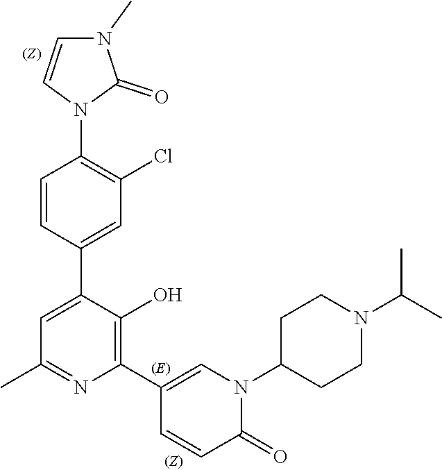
C1=CC(C2=CC(C)=NC(C3=CN(C4CCN(C(C)C)CC4)C(=O)C=C3)=C2O)=CC(Cl)=C1N1C(=O)N(C)C=C1
